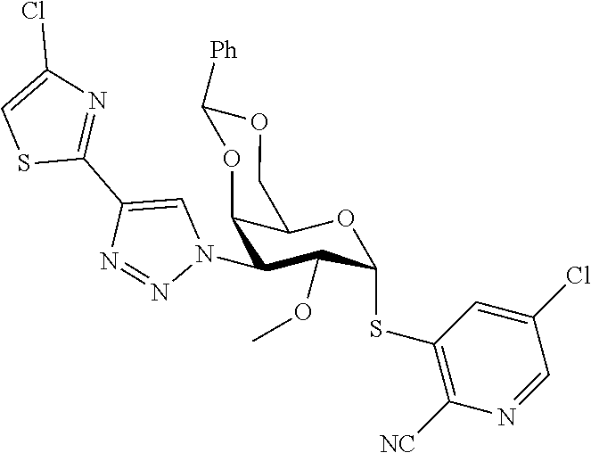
C12C(N3C=C(C4=NC(Cl)=CS4)N=N3)C(OC)C(SC3=C([NC])N=CC(Cl)=C3)OC1COC([Ph])O2
